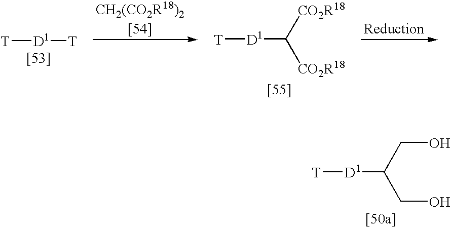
[T][D1][T].[T][D1]C([CO2R18])[CO2R18].[T][D1]C(CO)CO
